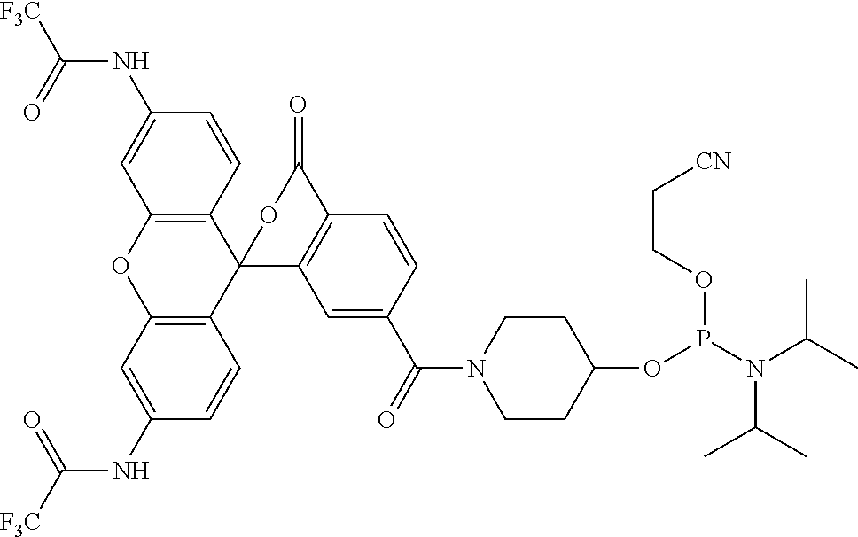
C12=C(C=C(NC([F3C])=O)C=C1)OC1=C(C23C2=C(C=CC(C(=O)N4CCC(OP(N(C(C)C)C(C)C)OCC[CN])CC4)=C2)C(=O)O3)C=CC(NC([F3C])=O)=C1
